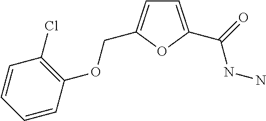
C1=CC=CC(OCC2=CC=C(C(NN)=O)O2)=C1Cl
